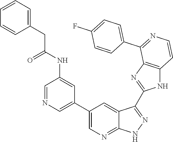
C1=NC=C(C2=CN=C3C(=C2)C(C2=NC4=C(N2)C=CN=C4C2=CC=C(F)C=C2)=NN3)C=C1NC(CC1=CC=CC=C1)=O
